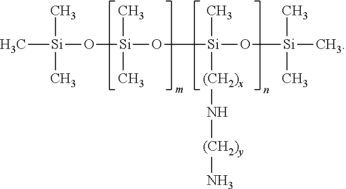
C[Si](O[Si](O[Si](O[Si](C)(C)C)(C)[(CH2)x]N[(CH2)y]N)(C)C)(C)C
